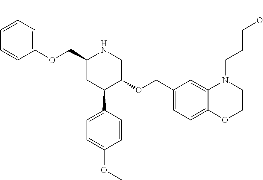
C1(COC2=CC=CC=C2)CC(C2=CC=C(OC)C=C2)C(OCC2=CC=C3C(=C2)N(CCCOC)CCO3)CN1
